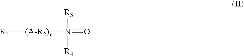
[R1][(A-R2)x]N([R3])([R4])=O
